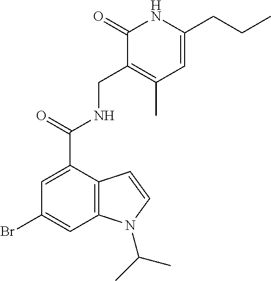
BrC1=CC2=C(C(C(=O)NCC3=C(C)C=C(CCC)NC3=O)=C1)C=CN2C(C)C
